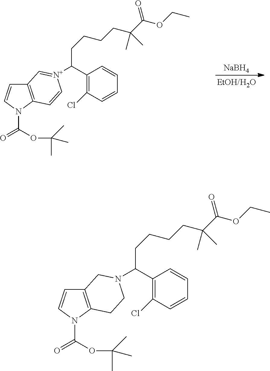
[NaBH4].C12=C(N(C(=O)OC(C)(C)C)C=C1)C=C[N+](C(CCCCC(C(=O)OCC)(C)C)C1=C(Cl)C=CC=C1)=C2.C12=C(N(C(=O)OC(C)(C)C)C=C1)CCN(C(CCCCC(C(=O)OCC)(C)C)C1=C(Cl)C=CC=C1)C2
